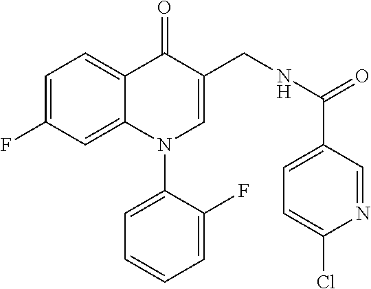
C1=C(F)C=C2C(=C1)C(=O)C(CNC(=O)C1=CC=C(Cl)N=C1)=CN2C1=CC=CC=C1F
